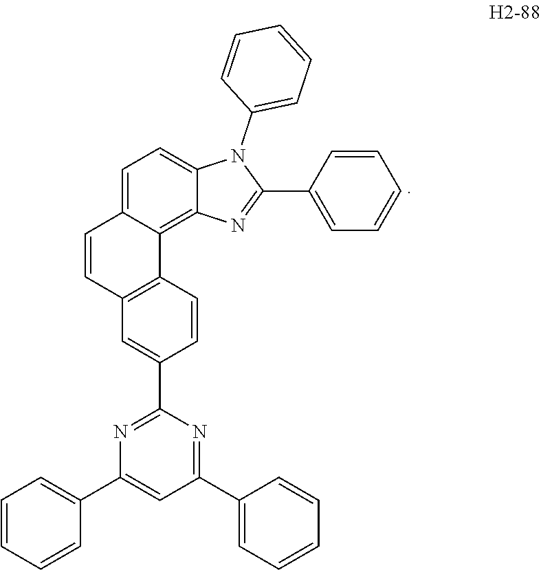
C1=CC2=C(C=C1C1=NC(C3=CC=CC=C3)=CC(C3=CC=CC=C3)=N1)C=CC1=CC=C3C(=C21)N=C(C1=CC=CC=C1)N3C1=CC=CC=C1
